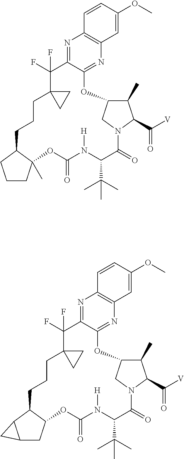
N1=C2C(=NC3=C1C=CC(OC)=C3)OC1C(C)C(C([V])=O)N(C(=O)C(C(C)(C)C)N([H])C(=O)OC3(C)C(CCCC4(C2(F)F)CC4)CCC3)C1.N1=C2C(=NC3=C1C=CC(OC)=C3)OC1C(C)C(C([V])=O)N(C(=O)C(C(C)(C)C)N([H])C(=O)OC3C(CCCC4(C2(F)F)CC4)C2C(C3)C2)C1
